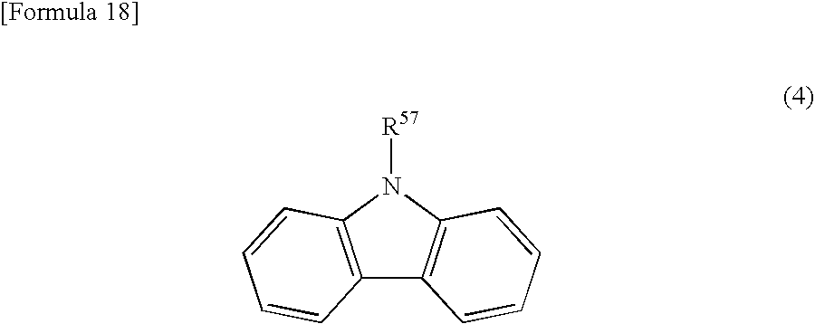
C12=C(N([R57])C3=C1C=CC=C3)C=CC=C2
